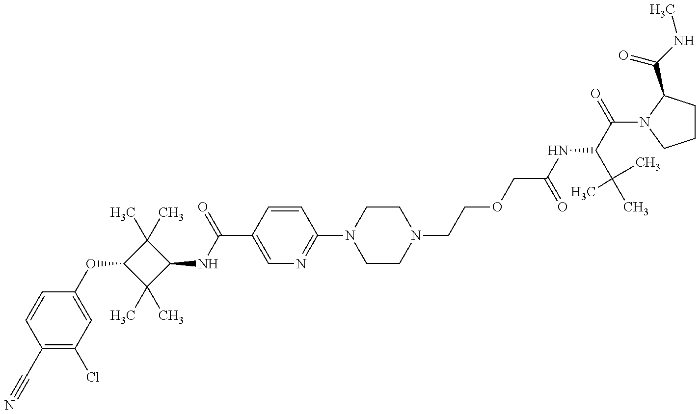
C1(C#N)=C(Cl)C=C(OC2C(C)(C)C(NC(C3=CN=C(N4CCN(CCOCC(=O)NC(C(C)(C)C)C(=O)N5C(C(=O)NC)CCC5)CC4)C=C3)=O)C2(C)C)C=C1
